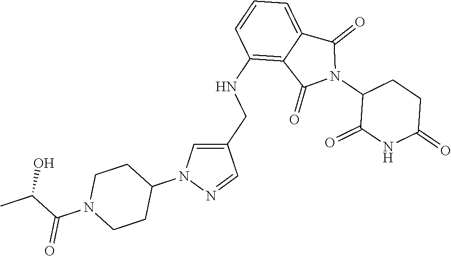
C1(NCC2=CN(C3CCN(C(C(O)C)=O)CC3)N=C2)=C2C(=CC=C1)C(=O)N(C1C(=O)NC(=O)CC1)C2=O
